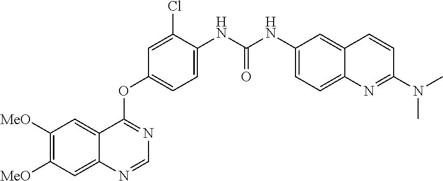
C1([MeO])=C([MeO])C=C2C(=C1)C(OC1=CC=C(NC(NC3=CC=C4C(=C3)C=CC(N(C)C)=N4)=O)C(Cl)=C1)=NC=N2
